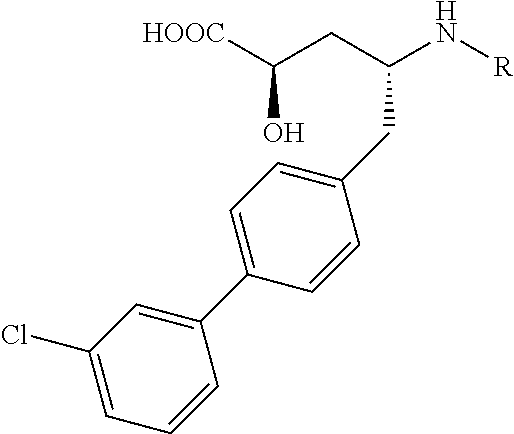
C1(C2=CC(Cl)=CC=C2)=CC=C(CC(N[R])CC([HOOC])O)C=C1
